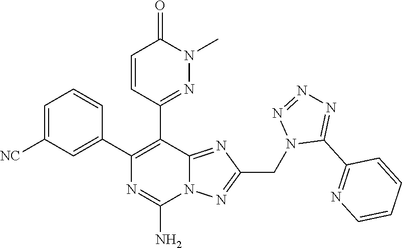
C1=C([NC])C=C(C2=C(C3=NN(C)C(=O)C=C3)C3=NC(CN4C(C5=NC=CC=C5)=NN=N4)=NN3C(N)=N2)C=C1
